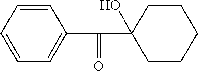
C1=CC=CC=C1C(C1(O)CCCCC1)=O
